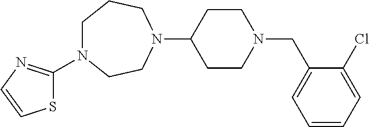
C1N(C2=NC=CS2)CCN(C2CCN(CC3=CC=CC=C3Cl)CC2)CC1
